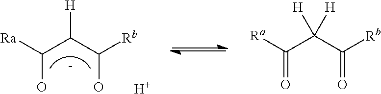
C(O)(C([H])C(O)[Rb])[Ra].[H].C(=O)(C(C(=O)[Rb])([H])[H])[Ra]
